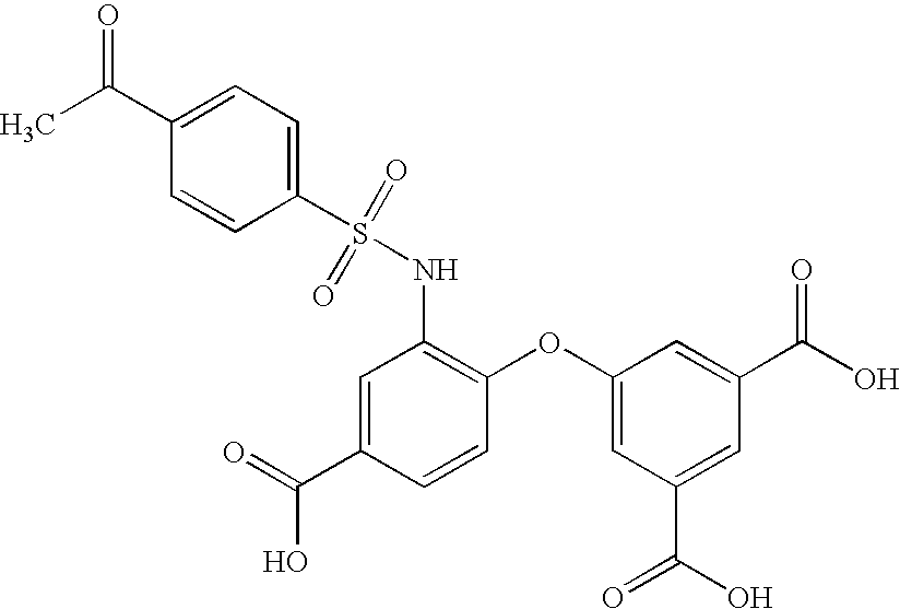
C1=C(C(=O)O)C=CC(OC2=CC(C(O)=O)=CC(C(O)=O)=C2)=C1NS(=O)(=O)C1=CC=C(C(C)=O)C=C1
